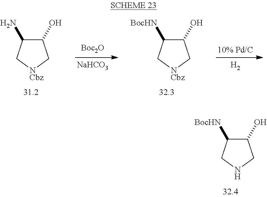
C1(O)C(N)C[NCbz]C1.C1(O)C([BocHN])C[NCbz]C1.[10% Pd/C].[H2].[Boc2O].[NaHCO3].C1(O)C([BocHN])CNC1
